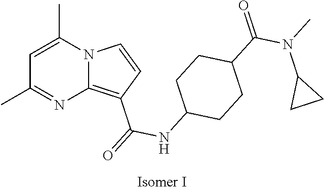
C1=C(C)N2C(=C(C(=O)NC3CCC(C(=O)N(C)C4CC4)CC3)C=C2)N=C1C
